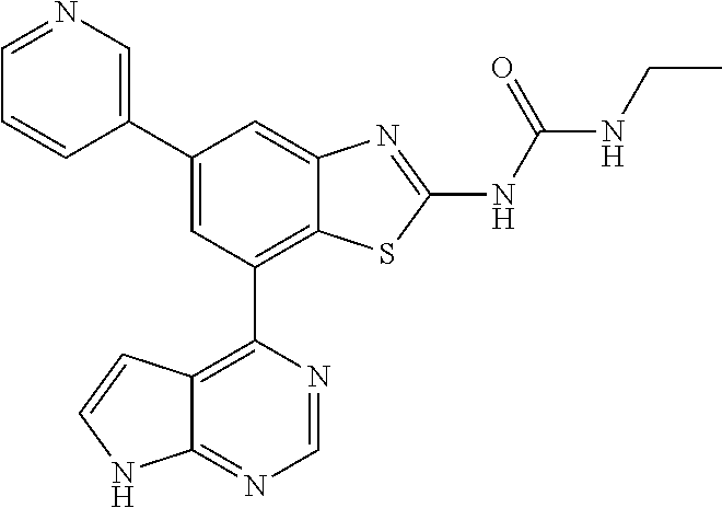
C1(C2=CN=CC=C2)=CC(C2=C3C(=NC=N2)NC=C3)=C2C(=C1)N=C(NC(NCC)=O)S2
